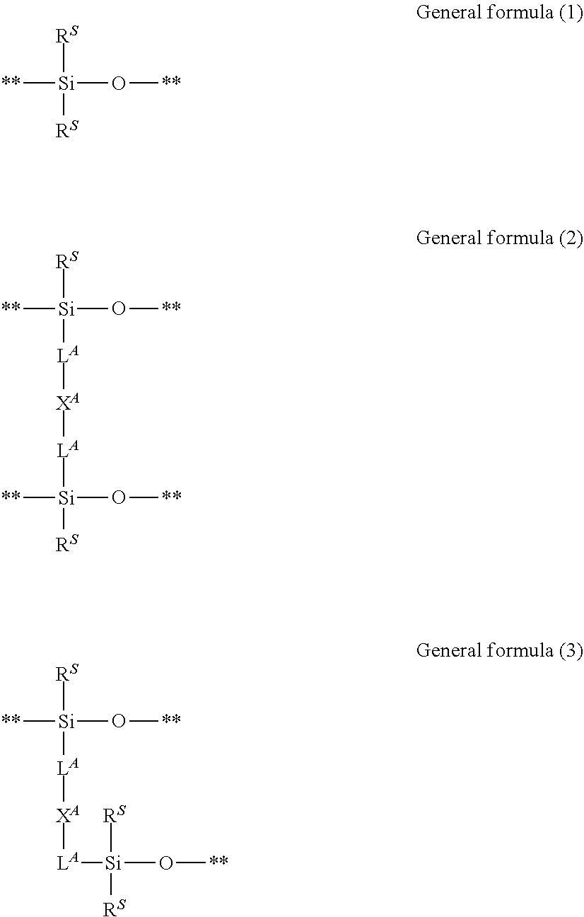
[**][Si](O[**])([RS])[RS].[**][Si](O[**])([RS])[LA][XA][LA][Si]([RS])([**])O[**].[**][Si](O[**])([RS])[LA][XA][LA][Si](O[**])([RS])[RS]
